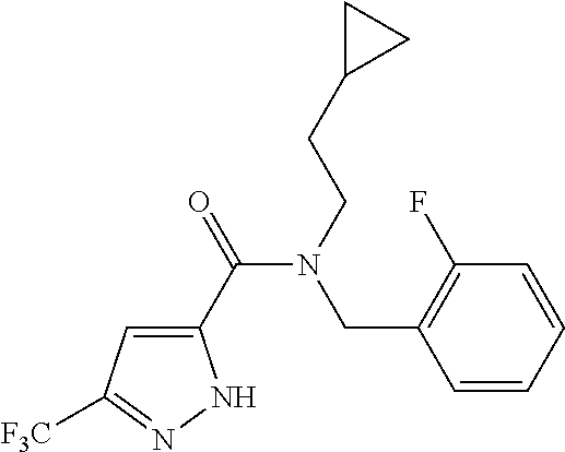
C1(C(=O)N(CCC2CC2)CC2=C(F)C=CC=C2)=CC([F3C])=NN1
